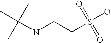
CC(NCCS(=O)(=O)O)(C)C
